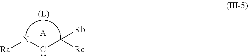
[Ra]NCC([Rc])[Rb].[A].[(L)]
